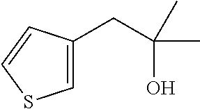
C1(CC(O)(C)C)=CSC=C1
